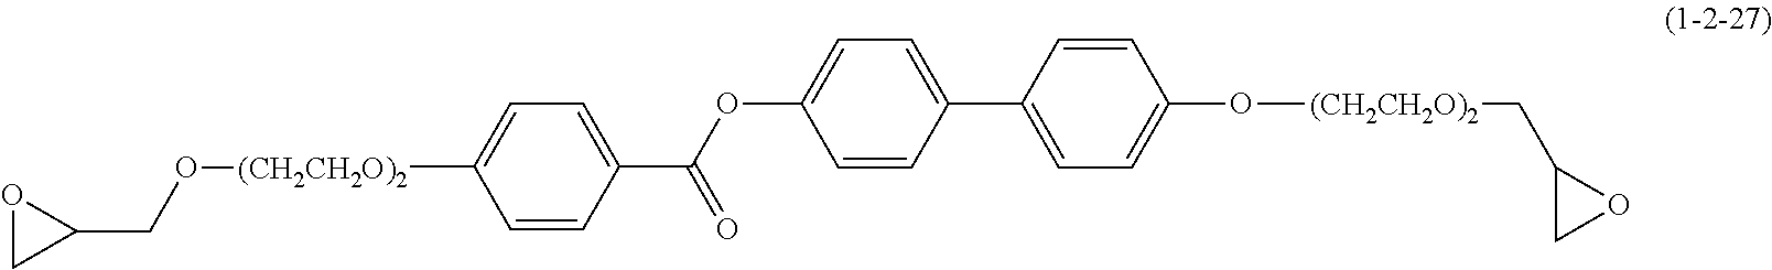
[(CH2CH2O)2](C1=CC=C(C(=O)OC2=CC=C(C3=CC=C(O[(CH2CH2O)2]CC4CO4)C=C3)C=C2)C=C1)OCC1OC1
